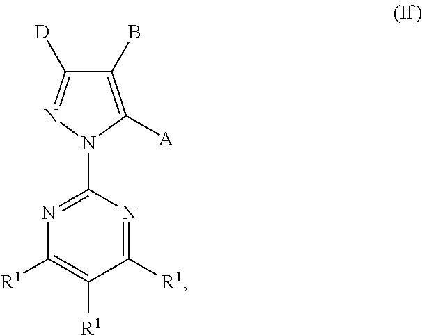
N1=C(N2C([A])=C(B)C([D])=N2)N=C([R1])C([R1])=C1[R1]
